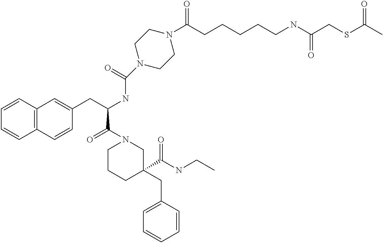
C12=C(C=CC(CC(NC(N3CCN(C(=O)CCCCCNC(CSC(C)=O)=O)CC3)=O)C(N3CCCC(CC4=CC=CC=C4)(C(NCC)=O)C3)=O)=C1)C=CC=C2
